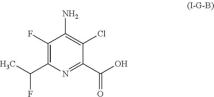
C1(F)=C(C(C)F)N=C(C(O)=O)C(Cl)=C1N
